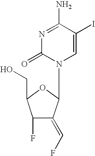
N1=C(N)C(I)=CN(C2C(=CF)C(F)C(CO)O2)C1=O
